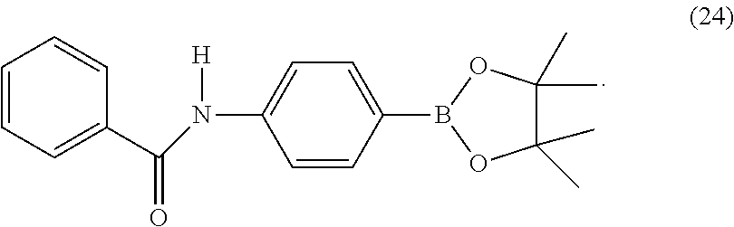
C1=CC=C(C(=O)N([H])C2=CC=C(B3OC(C)(C)C(C)(C)O3)C=C2)C=C1
